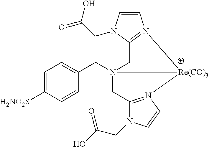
C1(CN23CC4=N(C=CN4CC(=O)O)[Re(CO)3]2N2=C(C3)N(CC(O)=O)C=C2)=CC=C([H2NO2S])C=C1
